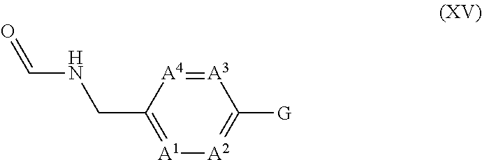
[A3]1=[A4]C(CNC=O)=[A1][A2]=C1[G].[H]
